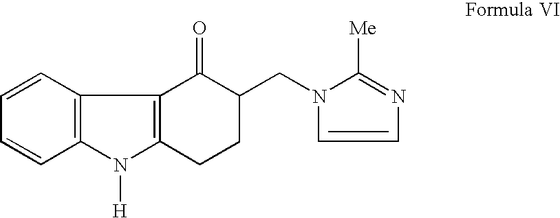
C12=C(C=CC=C1)C1=C(N2[H])CCC(CN2C=CN=C2[Me])C1=O
